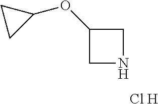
C1NCC1OC1CC1.[Cl H]
